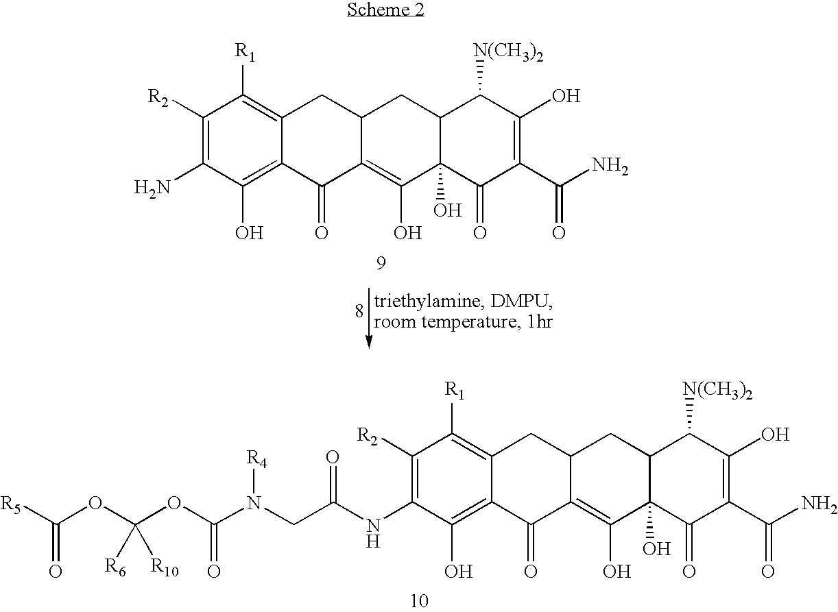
C1([R2])=C(N)C(O)=C2C(=C1[R1])CC1C(=C(O)C3(O)C(C1)C([N(CH3)2])C(O)=C(C(N)=O)C3=O)C2=O.C1([R2])=C(NC(=O)CN([R4])C(=O)OC(OC(=O)[R5])([R6])[R10])C(O)=C2C(=C1[R1])CC1C(=C(O)C3(O)C(C1)C([N(CH3)2])C(O)=C(C(N)=O)C3=O)C2=O
